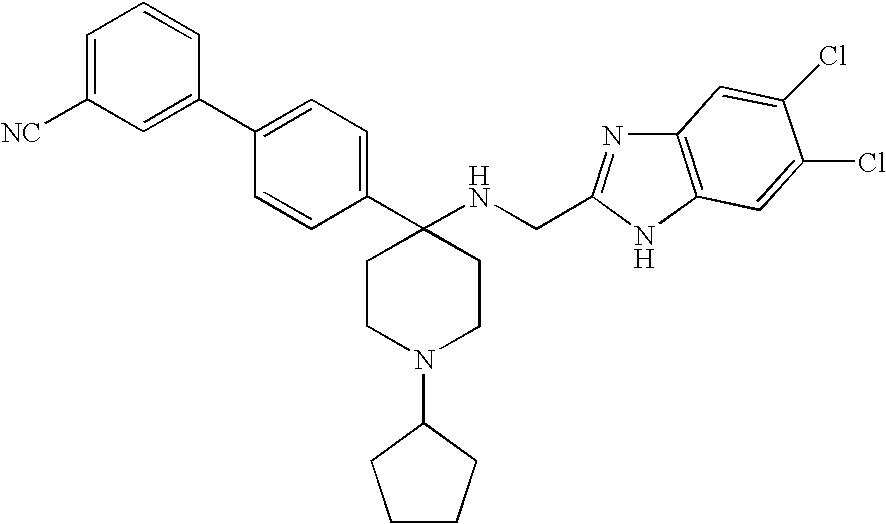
C1=C([NC])C=C(C2=CC=C(C3(NCC4=NC5=C(N4)C=C(Cl)C(Cl)=C5)CCN(C4CCCC4)CC3)C=C2)C=C1
